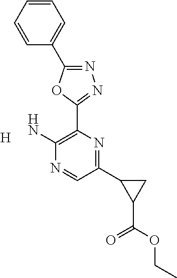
[H].C1(C2C(C(OCC)=O)C2)=NC(C2=NN=C(C3=CC=CC=C3)O2)=C(N)N=C1
